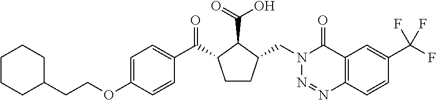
C(OC1=CC=C(C(=O)C2CCC(CN3N=NC4=C(C3=O)C=C(C(F)(F)F)C=C4)C2C(=O)O)C=C1)CC1CCCCC1
